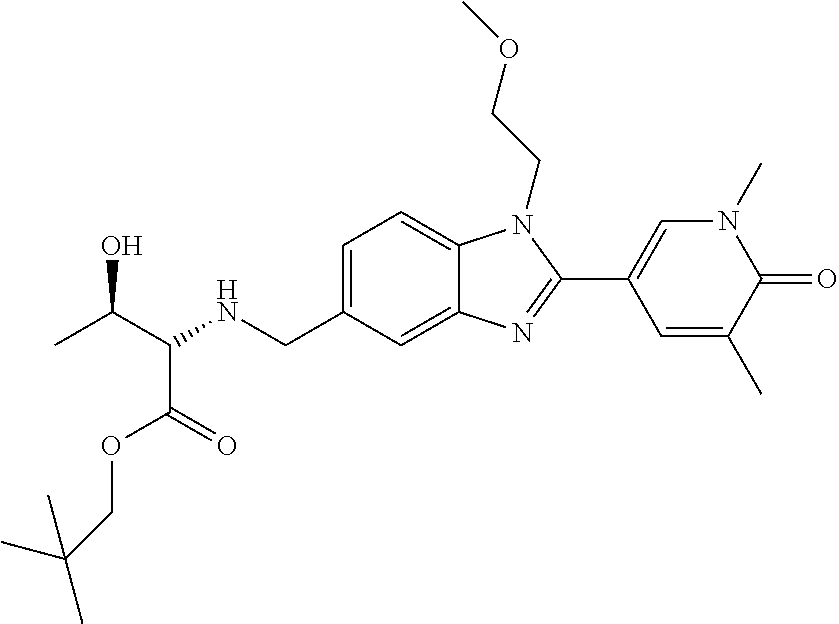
CC(C(NCC1=CC=C2C(=C1)N=C(C1=CN(C)C(=O)C(C)=C1)N2CCOC)C(=O)OCC(C)(C)C)O
